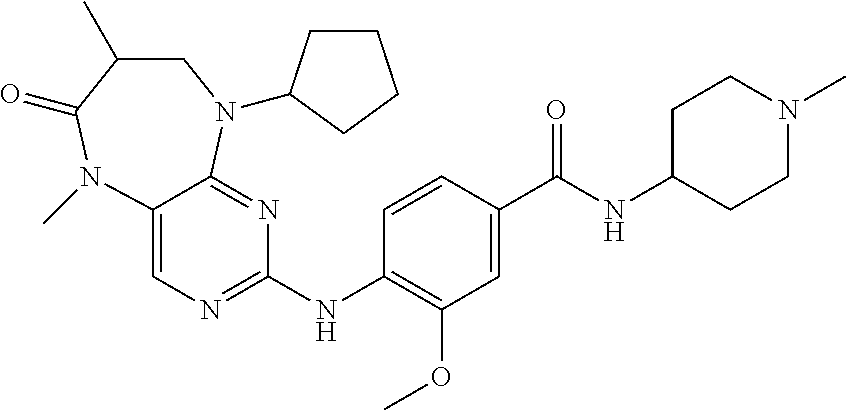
C12=CN=C(NC3=C(OC)C=C(C(NC4CCN(C)CC4)=O)C=C3)N=C1N(C1CCCC1)CC(C)C(=O)N2C
